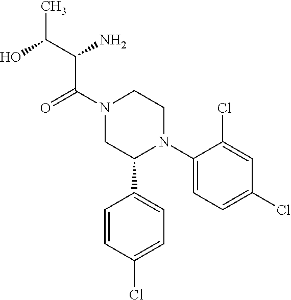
C(N1CC(C2=CC=C(Cl)C=C2)N(C2=CC=C(Cl)C=C2Cl)CC1)(=O)C(N)C(O)C
